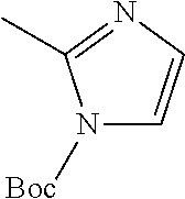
N1([Boc])C=CN=C1C
